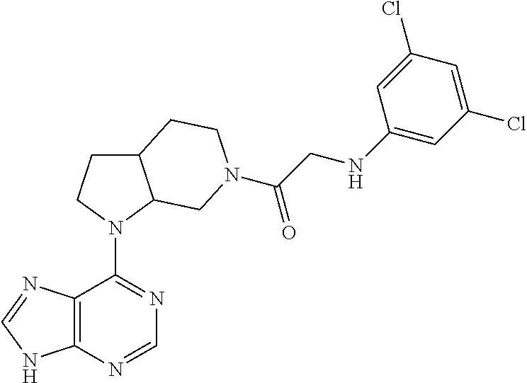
N1(C2=NC=NC3=C2N=CN3)C2C(CC1)CCN(C(CNC1=CC(Cl)=CC(Cl)=C1)=O)C2
